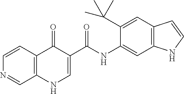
C1=CC2=C(C=N1)NC=C(C(NC1=CC3=C(C=C1C(C)(C)C)C=CN3)=O)C2=O
